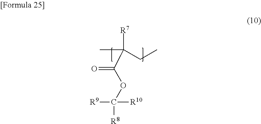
O(C(C([R7])(C)CC)=O)C([R8])([R9])[R10]
